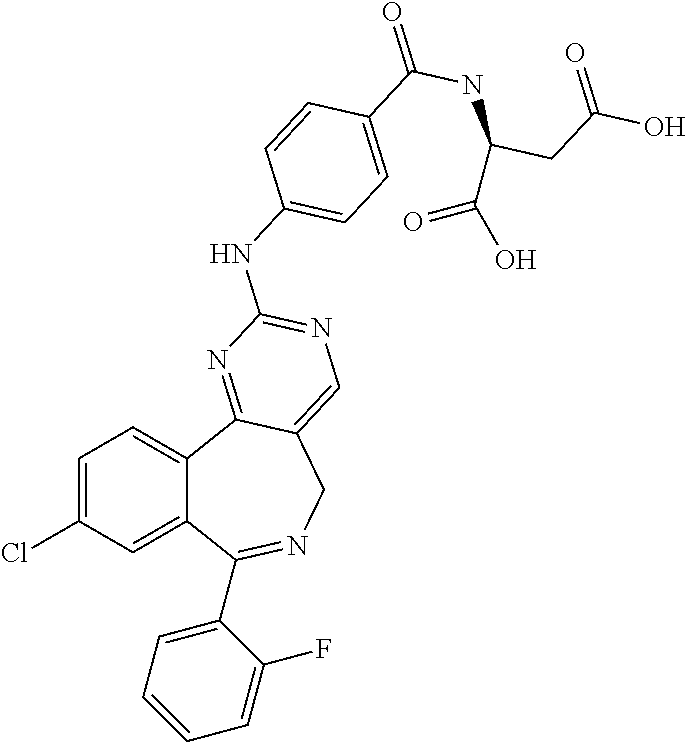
C1=C(Cl)C=C2C(=C1)C1=NC(NC3=CC=C(C(=O)NC(C(=O)O)CC(O)=O)C=C3)=NC=C1CN=C2C1=CC=CC=C1F
